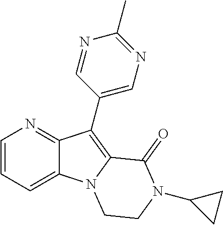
N1=C2C(=CC=C1)N1C(=C2C2=CN=C(C)N=C2)C(=O)N(C2CC2)CC1
